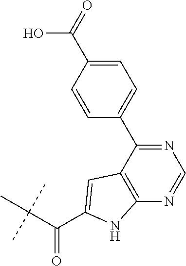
C(C(C)(C)C)(=O)C1=CC2=C(N=CN=C2C2=CC=C(C(O)=O)C=C2)N1
